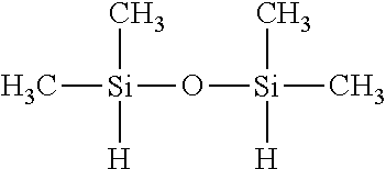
C[Si](O[Si](C)([H])C)(C)[H]
